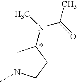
C1N(C)CCC1N(C)C(=O)C
